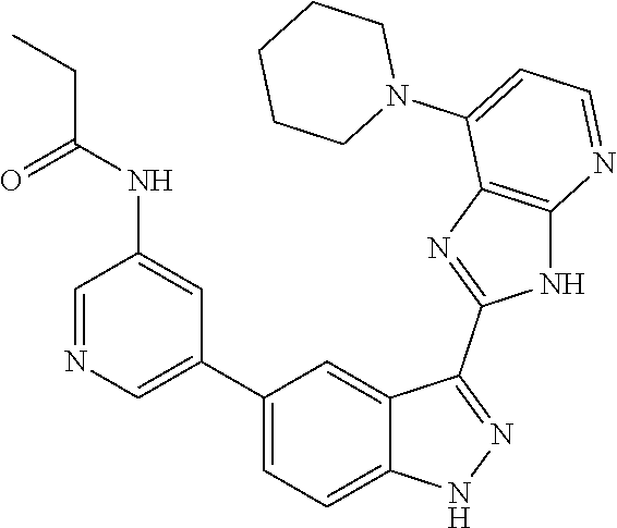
C1=NC=C(C2=CC=C3C(=C2)C(C2=NC4=C(N2)N=CC=C4N2CCCCC2)=NN3)C=C1NC(CC)=O
